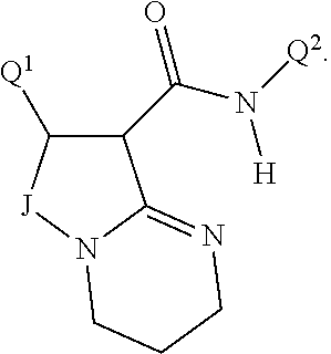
C1(C(N([Q2])[H])=O)C([Q1])[J]N2C1=NCCC2
